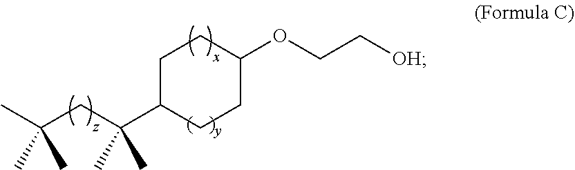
CC(CC(C1CCC(OCC[OH])CC1)(C)C)(C)C
